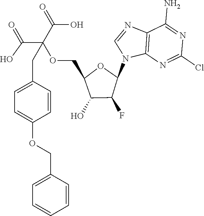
C12=C(N=C(Cl)N=C1N)N(C1OC(COC(C(=O)O)(C(=O)O)CC3=CC=C(OCC4=CC=CC=C4)C=C3)C(O)C1F)C=N2
